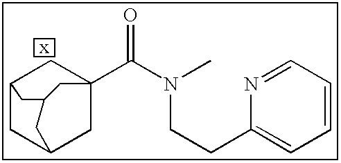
C12CC3CC(C(=O)N(CCC4=CC=CC=N4)C)(C1)CC(C2)C3
